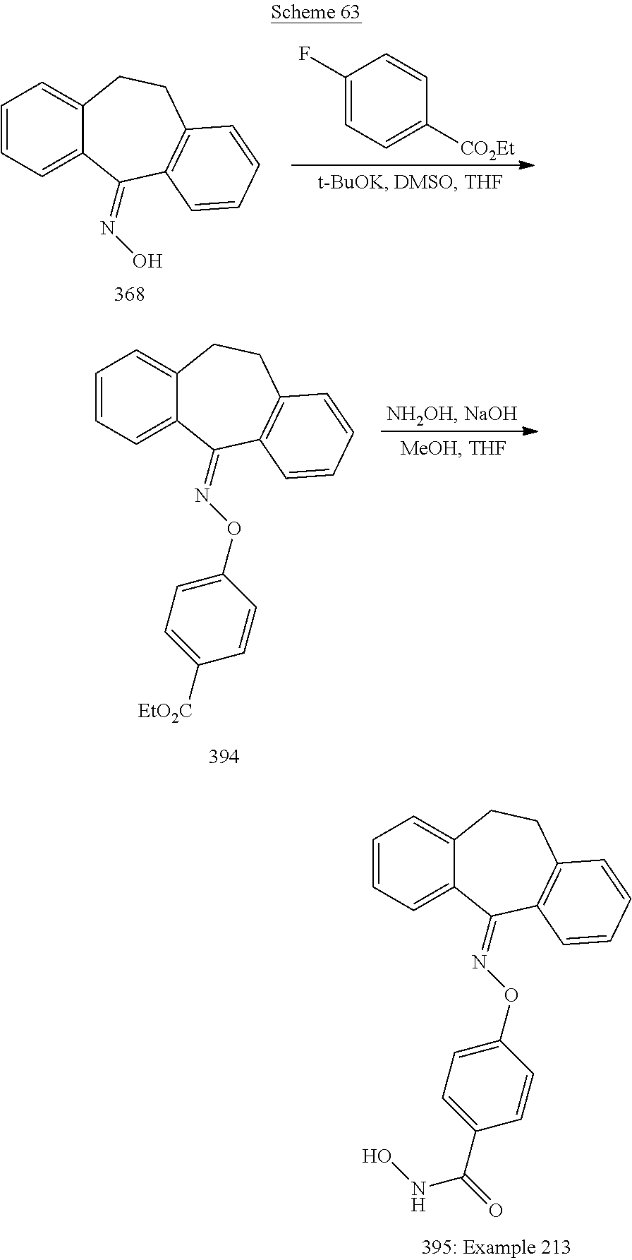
C1=CC=C2C(=C1)CCC1=C(C2=NOC2=CC=C(C(NO)=O)C=C2)C=CC=C1.C1=CC=C2C(=C1)CCC1=C(C2=NOC2=CC=C([EtO2C])C=C2)C=CC=C1.C1=CC=C2C(=C1)CCC1=C(C2=NO)C=CC=C1.C1(F)=CC=C([CO2Et])C=C1
